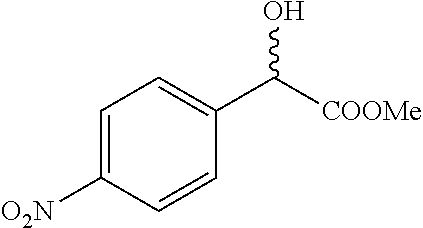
C1=C([O2N])C=CC(C([COOMe])O)=C1
